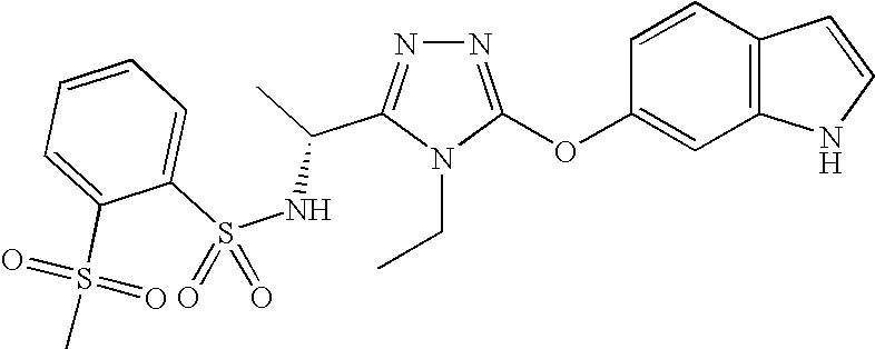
N1=C(OC2=CC3=C(C=C2)C=CN3)N(CC)C(C(NS(C2=CC=CC=C2S(C)(=O)=O)(=O)=O)C)=N1
